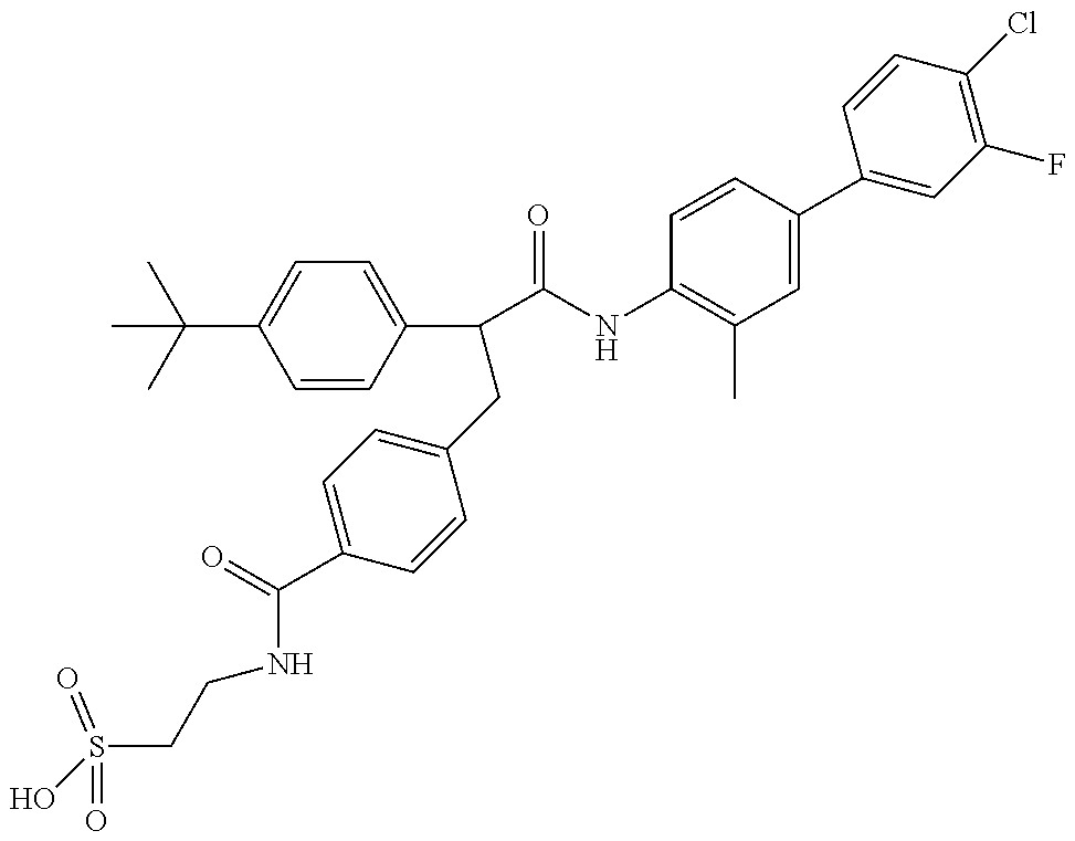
OS(CCNC(C1=CC=C(CC(C2=CC=C(C(C)(C)C)C=C2)C(=O)NC2=C(C)C=C(C3=CC(F)=C(Cl)C=C3)C=C2)C=C1)=O)(=O)=O
